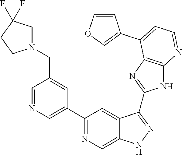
C1=NC=C(C2=NC=C3C(=C2)C(C2=NC4=C(N2)N=CC=C4C2=COC=C2)=NN3)C=C1CN1CC(F)(F)CC1
